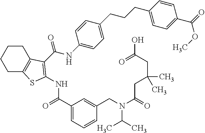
C1C2=C(CCC1)C(C(NC1=CC=C(CCCC3=CC=C(C(=O)OC)C=C3)C=C1)=O)=C(NC(C1=CC=CC(CN(C(=O)CC(C)(C)CC(O)=O)C(C)C)=C1)=O)S2
